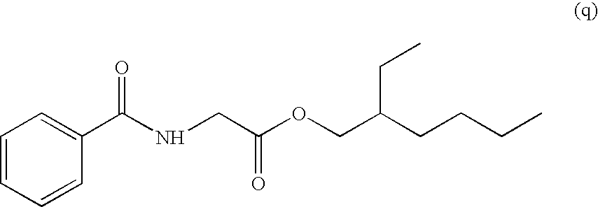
C1=CC=CC(C(NCC(OCC(CCCC)CC)=O)=O)=C1
